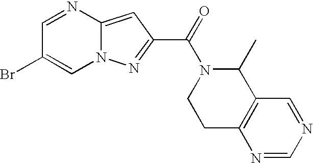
C1=NC2=CC(C(=O)N3CCC4=C(C3C)C=NC=N4)=NN2C=C1Br
